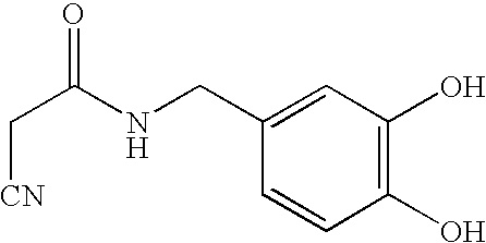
C1(CNC(C[CN])=O)=CC(O)=C(O)C=C1
